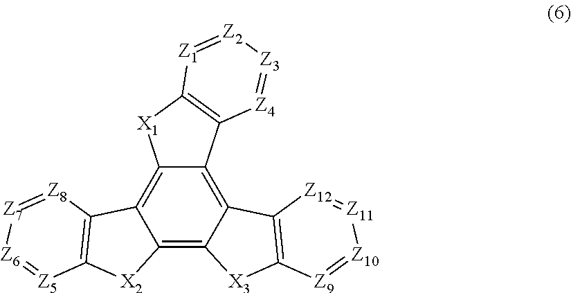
C12=C3C(=C4C(=C1C1=C([X2]2)[Z5]=[Z6][Z7]=[Z8]1)[X1]C1=C4[Z4]=[Z3][Z2]=[Z1]1)C1=C([X3]3)[Z9]=[Z10][Z11]=[Z12]1
